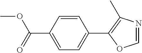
C(C1=CC=C(C2=C(C)N=CO2)C=C1)(OC)=O
